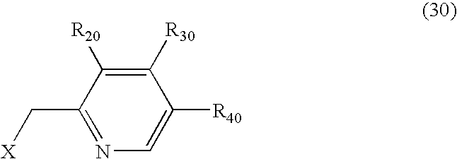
C1([R30])=C([R20])C(C[X])=NC=C1[R40]
